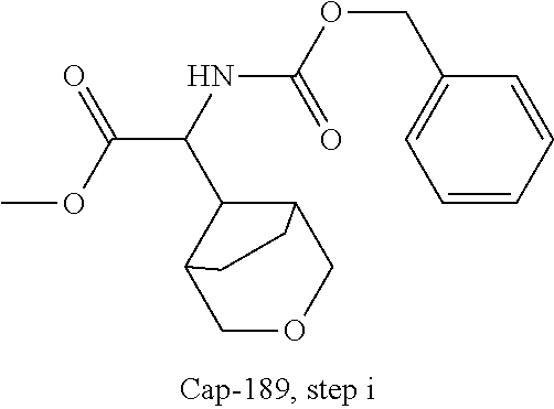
C1OCC2C(C(C(OC)=O)NC(=O)OCC3=CC=CC=C3)C1CC2
